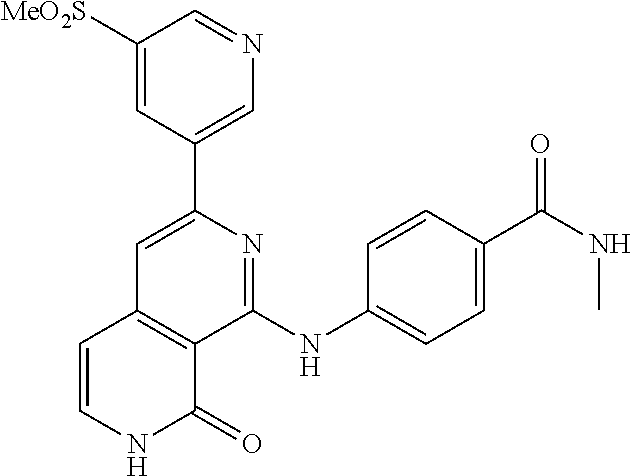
C1(C2=CN=CC([MeO2S])=C2)=CC2=C(C(NC3=CC=C(C(NC)=O)C=C3)=N1)C(=O)NC=C2
